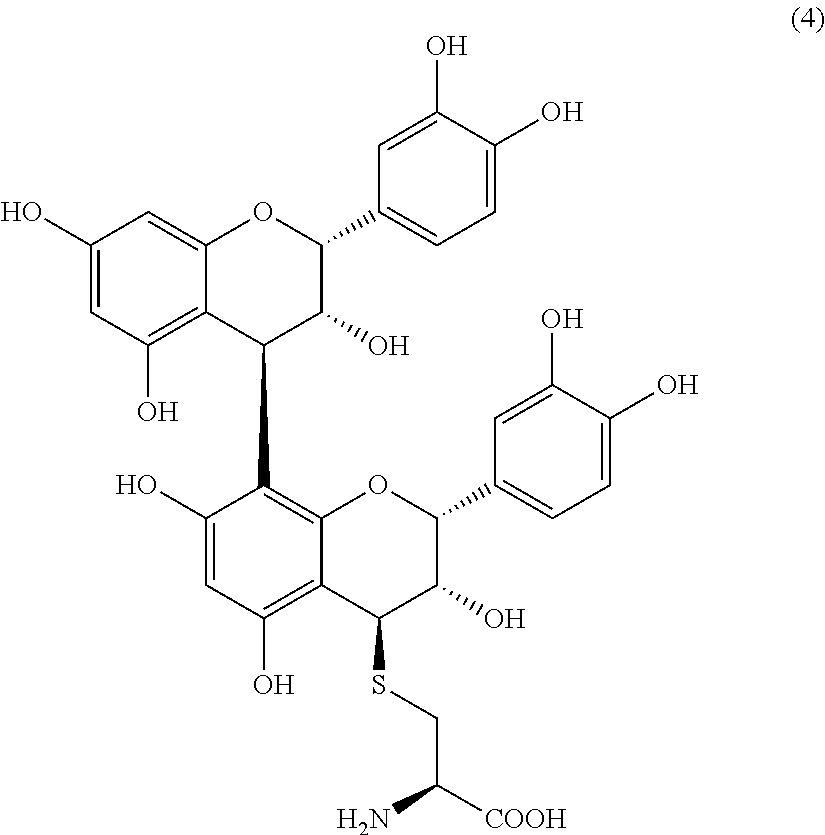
C1(O)=CC(O)=C2C(=C1)OC(C1=CC=C(O)C(O)=C1)C(O)C2C1=C2C(=C(O)C=C1O)C(SCC([COOH])N)C(O)C(C1=CC=C(O)C(O)=C1)O2
